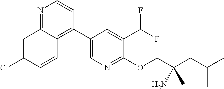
N1=C2C(=C(C3=CN=C(OCC(CC(C)C)(N)C)C(C(F)F)=C3)C=C1)C=CC(Cl)=C2
